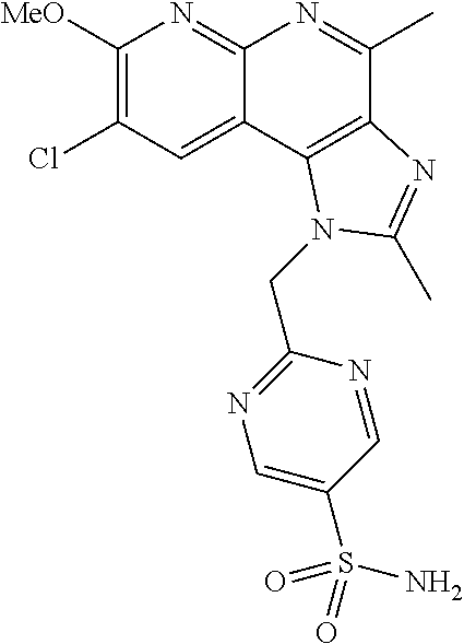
C1([MeO])=C(Cl)C=C2C(=N1)N=C(C)C1=C2N(CC2=NC=C(S(N)(=O)=O)C=N2)C(C)=N1
